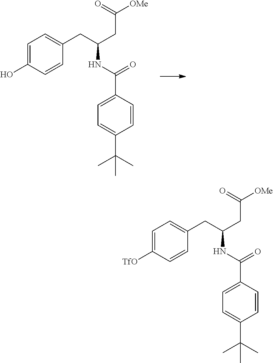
C1=C(O)C=CC(CC(CC(=O)[OMe])NC(=O)C2=CC=C(C(C)(C)C)C=C2)=C1.C1=C([TfO])C=CC(CC(CC(=O)[OMe])NC(=O)C2=CC=C(C(C)(C)C)C=C2)=C1
